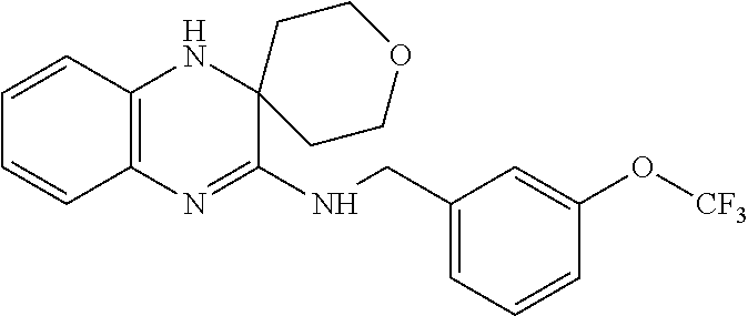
C1=CC2=C(C=C1)N=C(NCC1=CC=CC(O[CF3])=C1)C1(N2)CCOCC1
